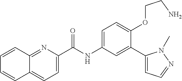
C12=NC(C(=O)NC3=CC=C(OCCN)C(C4=CC=NN4C)=C3)=CC=C1C=CC=C2
